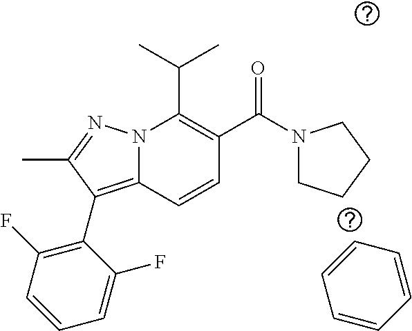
CC(C)C1=C(C(N2CCCC2)=O)C=CC2=C(C3=C(F)C=CC=C3F)C(C)=NN12.C1=CC=CC=C1
